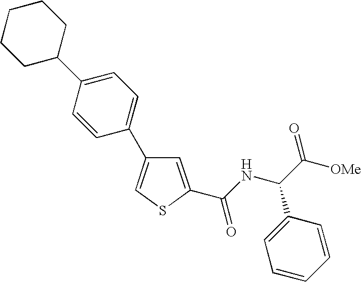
C1=C(C(NC(C([OMe])=O)C2=CC=CC=C2)=O)SC=C1C1=CC=C(C2CCCCC2)C=C1
